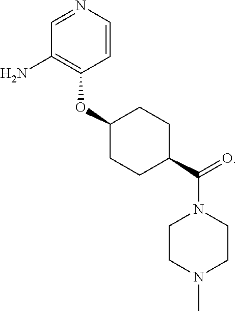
C1CN(C)CCN1C(C1CCC(OC2=C(N)C=NC=C2)CC1)=O
